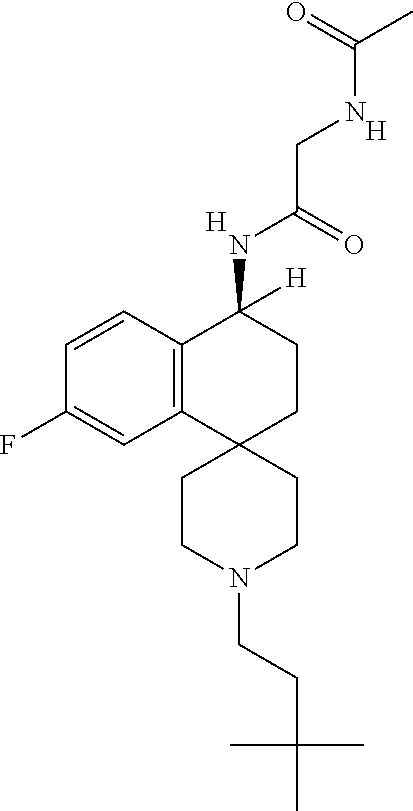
[H].C12=C(C=CC(F)=C1)C(NC(CNC(=O)C)=O)([H])CCC21CCN(CCC(C)(C)C)CC1.[H]
